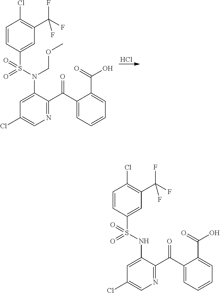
Cl.C1=C(N(S(=O)(=O)C2=CC(C(F)(F)F)=C(Cl)C=C2)COC)C(C(C2=CC=CC=C2C(=O)O)=O)=NC=C1Cl.C1=C(NS(=O)(=O)C2=CC(C(F)(F)F)=C(Cl)C=C2)C(C(C2=CC=CC=C2C(=O)O)=O)=NC=C1Cl
